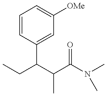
CCC(C(C(N(C)C)=O)C)C1=CC([OMe])=CC=C1
